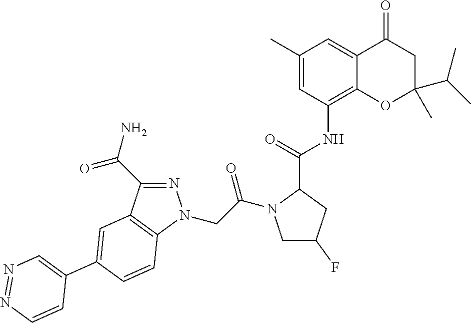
N1=C(C(=O)N)C2=C(N1CC(=O)N1CC(F)CC1C(=O)NC1=C3C(=CC(C)=C1)C(=O)CC(C(C)C)(C)O3)C=CC(C1=CN=NC=C1)=C2
